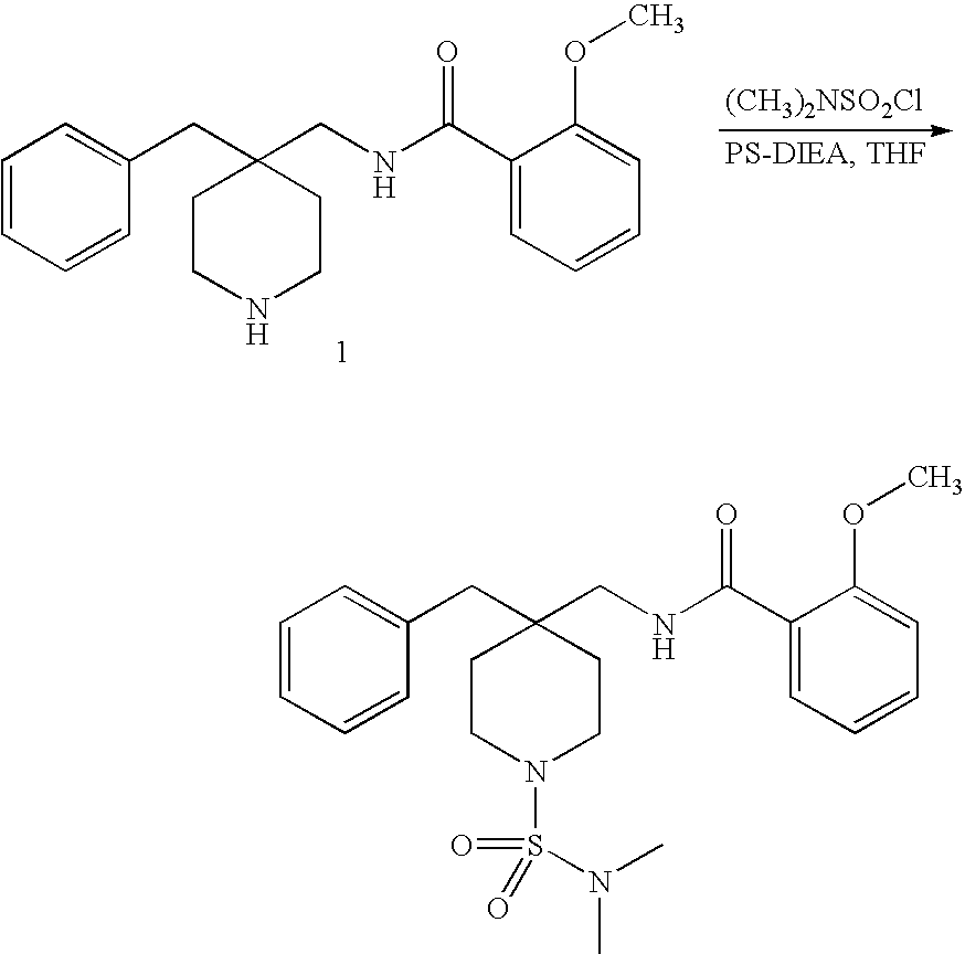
[(CH3)2NSO2Cl].C1CNCCC1(CNC(C1=CC=CC=C1OC)=O)CC1=CC=CC=C1.C1CN(S(=O)(N(C)C)=O)CCC1(CNC(C1=CC=CC=C1OC)=O)CC1=CC=CC=C1
